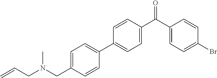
C1(C(C2=CC=C(C3=CC=C(CN(CC=C)C)C=C3)C=C2)=O)=CC=C(Br)C=C1
